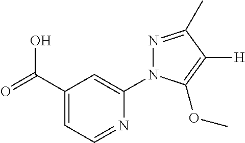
C1(C(=O)O)=CC=NC(N2N=C(C)C([H])=C2OC)=C1
